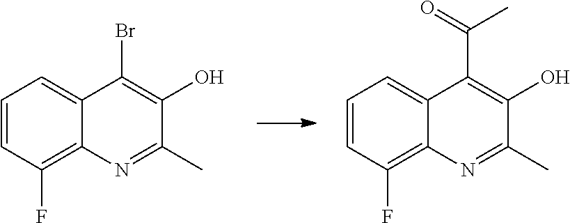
C1=CC(F)=C2C(=C1)C(Br)=C(O)C(C)=N2.C1=CC(F)=C2C(=C1)C(C(=O)C)=C(O)C(C)=N2
